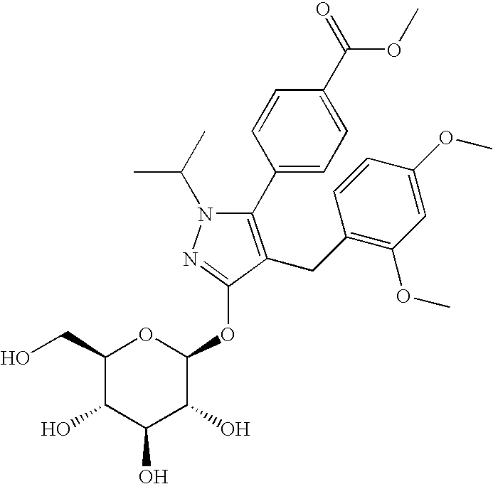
C1(C2=CC=C(C(=O)OC)C=C2)=C(CC2=C(OC)C=C(OC)C=C2)C(OC2OC(CO)C(O)C(O)C2O)=NN1C(C)C
